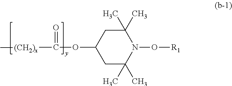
C1(C)(C)CC(OC([(CH2)x]C)=O)CC(C)(C)N1O[R1]
